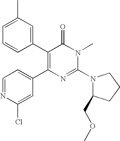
C1=C(C)C=C(C2=C(C3=CC=NC(Cl)=C3)N=C(N3C(COC)CCC3)N(C)C2=O)C=C1
